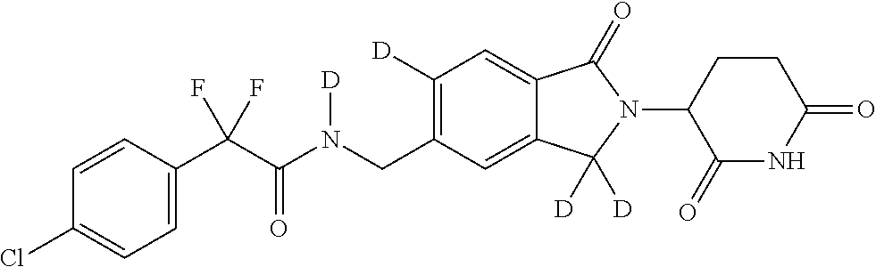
C1=CC(C(C(N(CC2=C([D])C=C3C(=C2)C([D])([D])N(C2C(=O)NC(=O)CC2)C3=O)[D])=O)(F)F)=CC=C1Cl
